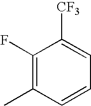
C1(F)=C(C)C=CC=C1[CF3]
